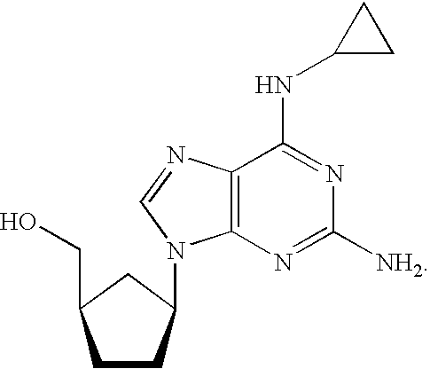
C12=C(N=C([NH2])N=C1NC1CC1)N(C1CCC(CO)C1)C=N2
